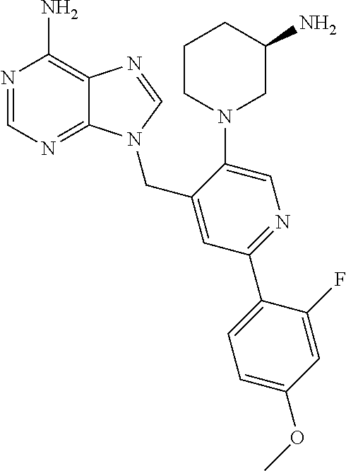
N1=CN=C2C(=C1N)N=CN2CC1=CC(C2=CC=C(OC)C=C2F)=NC=C1N1CC(N)CCC1
